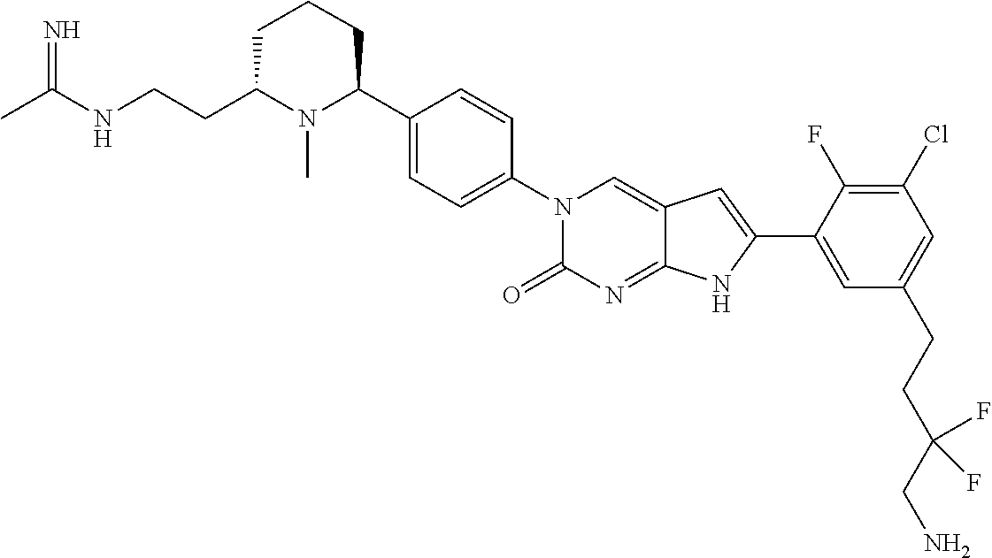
CC(NCCC1N(C)C(C2=CC=C(N3C(=O)N=C4C(=C3)C=C(C3=CC(CCC(CN)(F)F)=CC(Cl)=C3F)N4)C=C2)CCC1)=N
